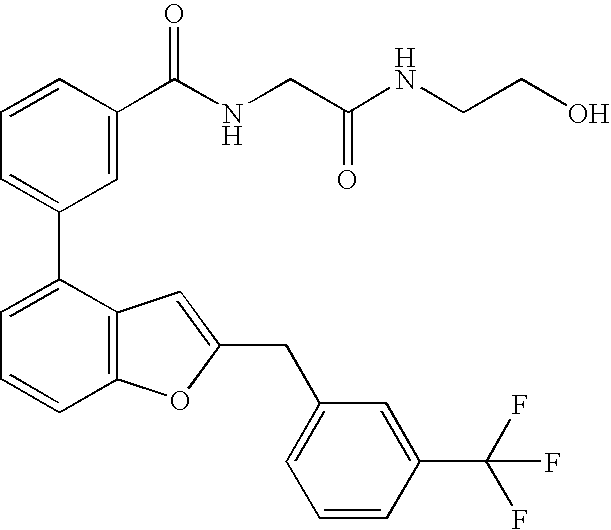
C1=CC(C(NCC(NCCO)=O)=O)=CC(C2=CC=CC3=C2C=C(CC2=CC=CC(C(F)(F)F)=C2)O3)=C1
